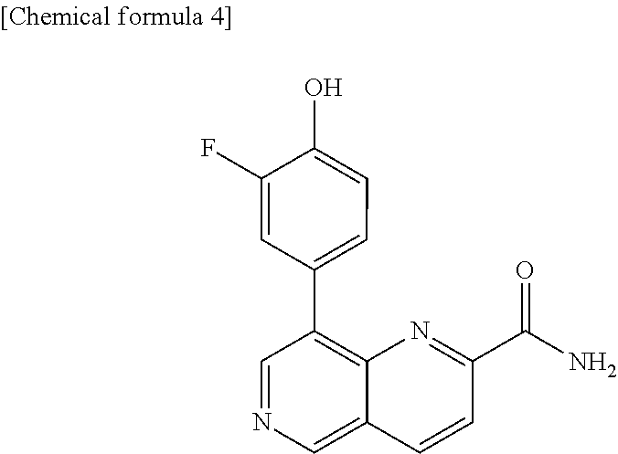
C1=C(F)C(O)=CC=C1C1=C2C(=CN=C1)C=CC(C(N)=O)=N2
